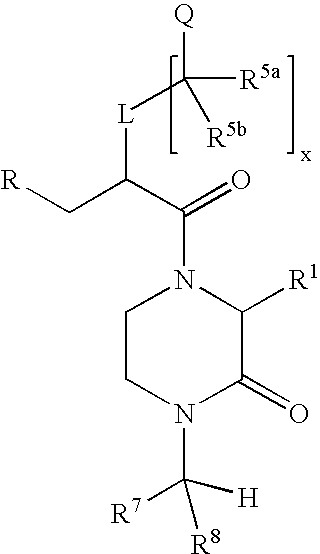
[L](C(C[R])C(N1CCN(C([R7])([H])[R8])C(=O)C1[R1])=O)C([Q])([R5a])[R5b]
